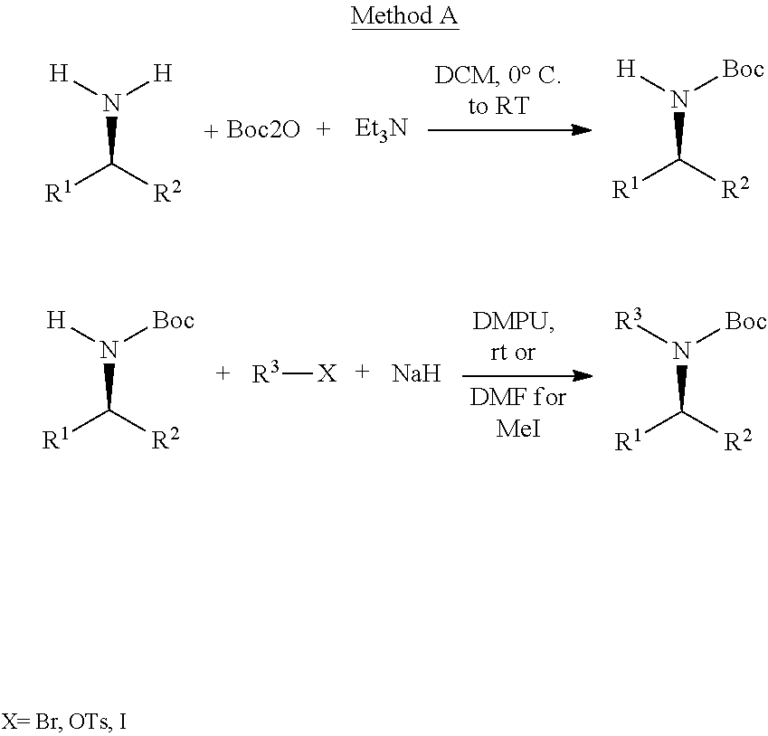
N(C([R1])[R2])([H])[H].[Boc2O].[Et3N].N(C([R1])[R2])([Boc])[H].N(C([R1])[R2])([Boc])[H].[Na].N(C([R1])[R2])([Boc])[R3].[R3][X]
